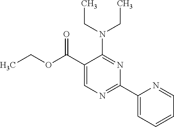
N(C1=NC(C2=CC=CC=N2)=NC=C1C(OCC)=O)(CC)CC
